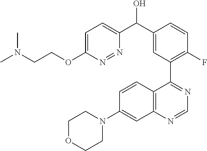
C1OCCN(C2=CC3=C(C=C2)C(C2=C(F)C=CC(C(C4=CC=C(OCCN(C)C)N=N4)O)=C2)=NC=N3)C1
